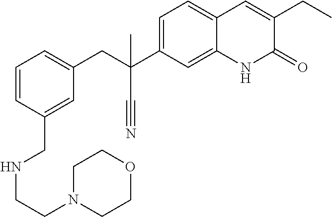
C(NCC1=CC(CC(C#N)(C2=CC=C3C(=C2)NC(=O)C(CC)=C3)C)=CC=C1)CN1CCOCC1
